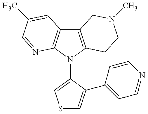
C12=C(N(C3=CSC=C3C3=CC=NC=C3)C3=C1C=C(C)C=N3)CCN(C)C2
